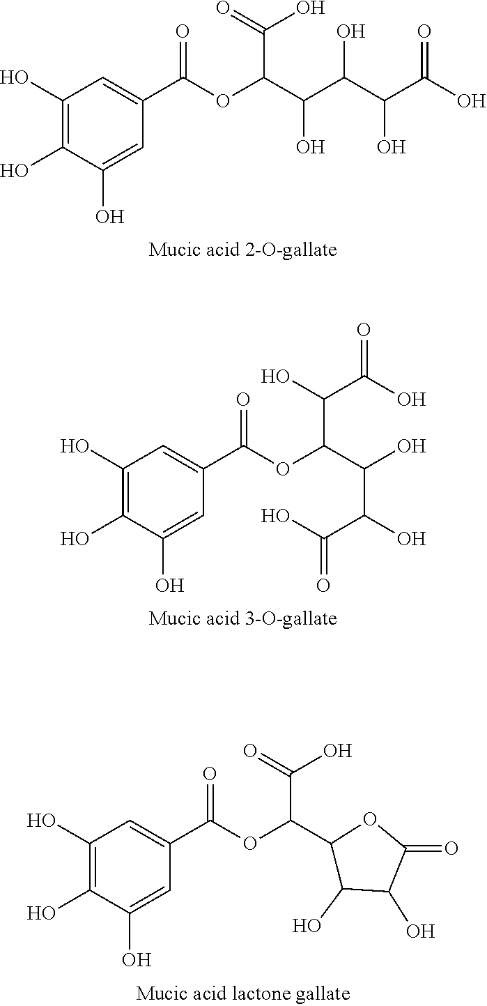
C1(O)=C(O)C(O)=CC(C(OC(C(C(C(C(O)=O)O)O)O)C(O)=O)=O)=C1.C1(O)=C(O)C(O)=CC(C(OC(C(O)C(C(O)=O)O)C(C(O)=O)O)=O)=C1.C1(O)=C(O)C(O)=CC(C(OC(C(O)=O)C2C(O)C(O)C(=O)O2)=O)=C1
